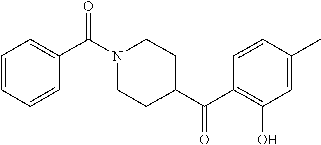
C1=CC=CC(C(N2CCC(C(C3=C(O)C=C(C)C=C3)=O)CC2)=O)=C1
